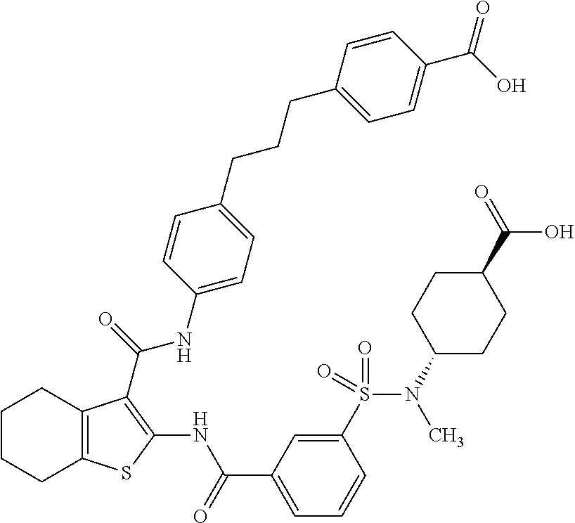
C1CCC2=C(C1)C(C(=O)NC1=CC=C(CCCC3=CC=C(C(O)=O)C=C3)C=C1)=C(NC(C1=CC=CC(S(N(C3CCC(C(=O)O)CC3)C)(=O)=O)=C1)=O)S2
